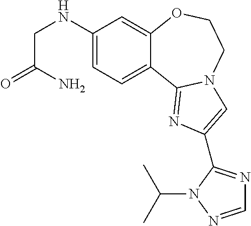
C1(NCC(=O)N)=CC=C2C(=C1)OCCN1C2=NC(C2=NC=NN2C(C)C)=C1
